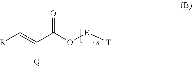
O([E][T])C(C(=C[R])[Q])=O
